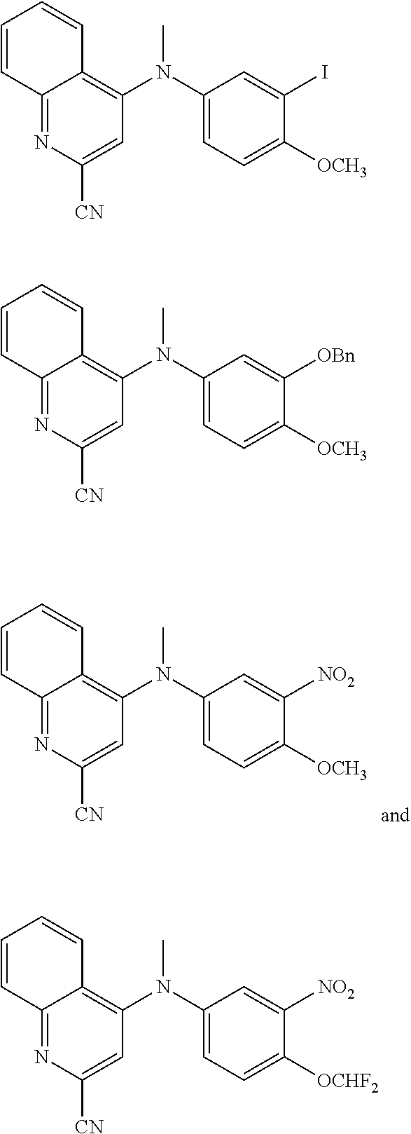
N(C)(C1=CC=C([OCH3])C([NO2])=C1)C1=C2C(=NC([CN])=C1)C=CC=C2.N(C)(C1=CC=C([OCH3])C(I)=C1)C1=C2C(=NC([CN])=C1)C=CC=C2.CN(C1=CC=C([OCH3])C([OBn])=C1)C1=C2C(=NC([CN])=C1)C=CC=C2.CN(C1=C2C(=NC([CN])=C1)C=CC=C2)C1=CC=C([OCHF2])C([NO2])=C1
